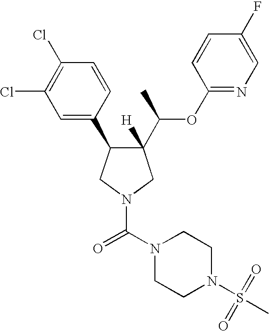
C1(C(C)OC2=NC=C(F)C=C2)([H])C(C2=CC(Cl)=C(Cl)C=C2)CN(C(N2CCN(S(=O)(C)=O)CC2)=O)C1
